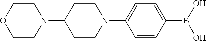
C1OCCN(C2CCN(C3=CC=C(B(O)O)C=C3)CC2)C1
